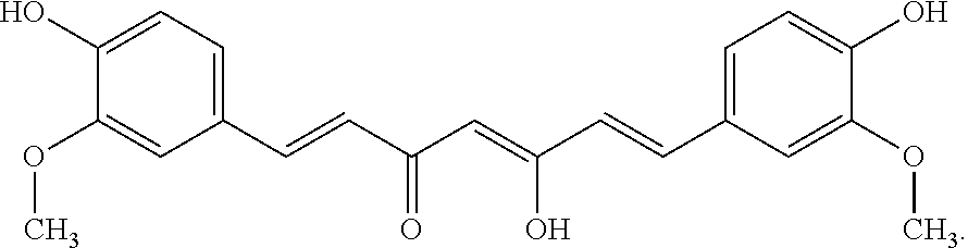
C1(O)=CC=C(C=CC(C=C(C=CC2=CC=C(O)C(OC)=C2)O)=O)C=C1OC
